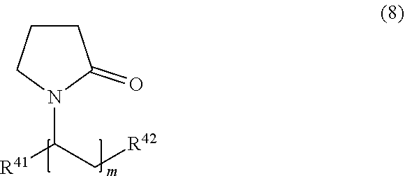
C1CCN(C([R41])C[R42])C1=O
